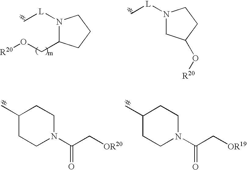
C1(C)CCN(C(C[OR19])=O)CC1.C1(C)CCN(C(C[OR20])=O)CC1.C[L]N1C(CO[R20])CCC1.C[L]N1CC(O[R20])CC1
